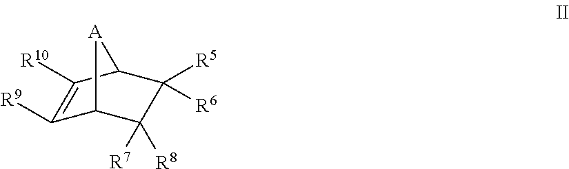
C1([R9])=C([R10])C2C([R5])([R6])C([R8])([R7])C1[A]2
